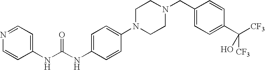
N1=CC=C(NC(NC2=CC=C(N3CCN(CC4=CC=C(C([CF3])([CF3])O)C=C4)CC3)C=C2)=O)C=C1
